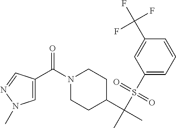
C1(S(C(C)(C2CCN(C(C3=CN(C)N=C3)=O)CC2)C)(=O)=O)=CC=CC(C(F)(F)F)=C1
